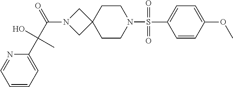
C(N1CC2(C1)CCN(S(C1=CC=C(OC)C=C1)(=O)=O)CC2)(C(C1=CC=CC=N1)(O)C)=O
